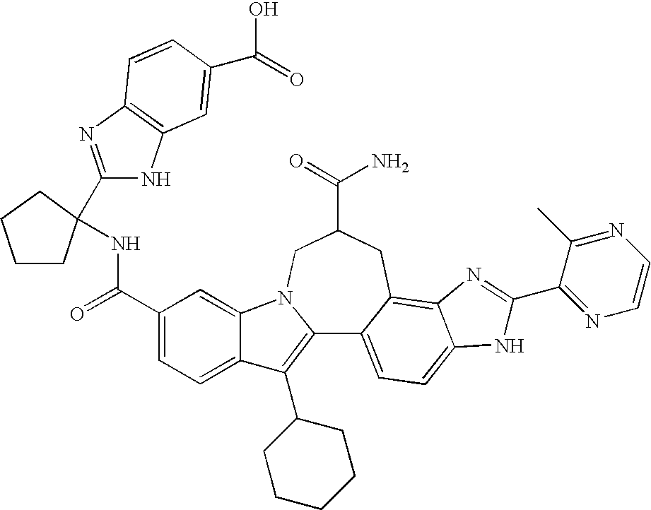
C12=C(C3CCCCC3)C3=CC=C(C(=O)NC4(C5=NC6=C(N5)C=C(C(O)=O)C=C6)CCCC4)C=C3N1CC(C(=O)N)CC1=C3C(=CC=C21)NC(C1=NC=CN=C1C)=N3
